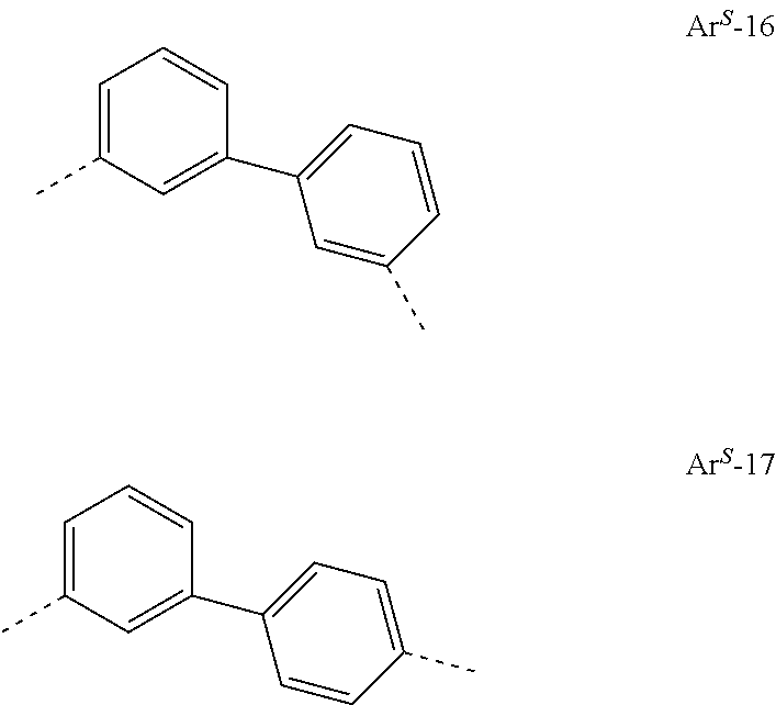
C1=C(C)C=C(C2=CC=CC(C)=C2)C=C1.C1=C(C)C=C(C2=CC=C(C)C=C2)C=C1
